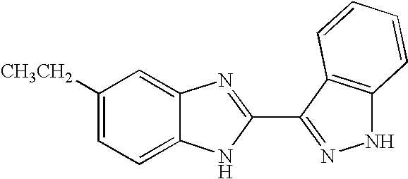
C1=C2C(=CC([CH3CH2])=C1)N=C(C1=NNC3=C1C=CC=C3)N2
